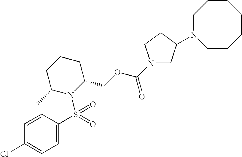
C1=C(S(=O)(=O)N2C(COC(N3CC(N4CCCCCCC4)CC3)=O)CCCC2C)C=CC(Cl)=C1
